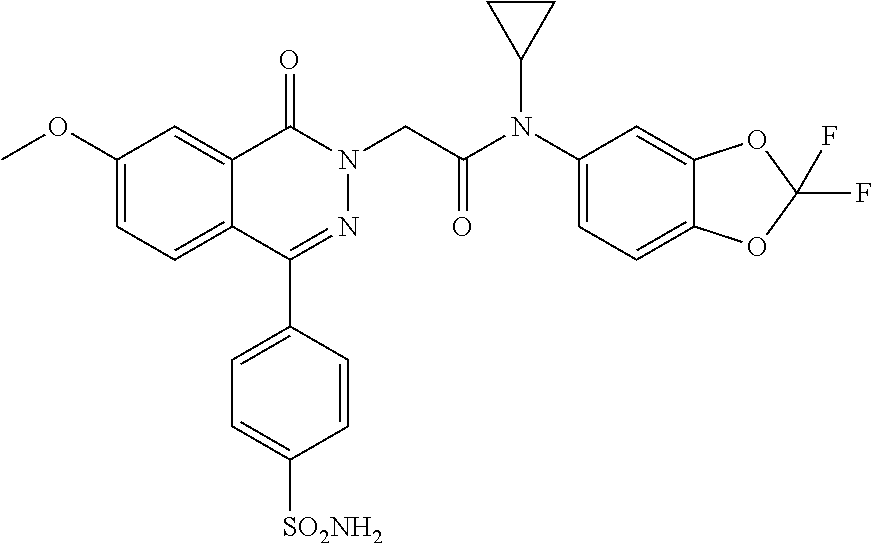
C1(OC)=CC=C2C(=C1)C(=O)N(CC(N(C1=CC=C3C(=C1)OC(F)(F)O3)C1CC1)=O)N=C2C1=CC=C([SO2NH2])C=C1
